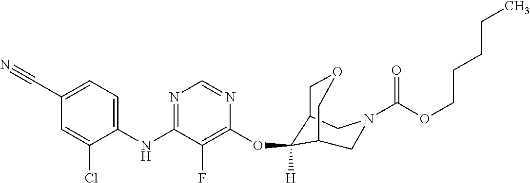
C1(NC2=NC=NC(OC3([H])C4COCC3CN(C(OCCCCC)=O)C4)=C2F)=CC=C(C#N)C=C1Cl
